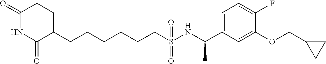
C(CCCCCS(NC(C1=CC=C(F)C(OCC2CC2)=C1)C)(=O)=O)C1CCC(=O)NC1=O
